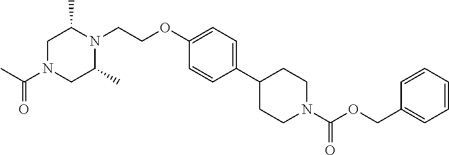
C1(C2CCN(C(OCC3=CC=CC=C3)=O)CC2)=CC=C(OCCN2C(C)CN(C(C)=O)CC2C)C=C1
